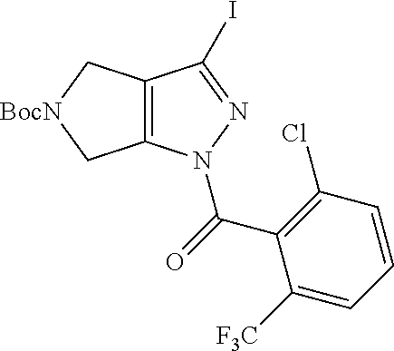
C12=C(C(I)=NN1C(=O)C1=C(Cl)C=CC=C1[F3C])C[BocN]C2
